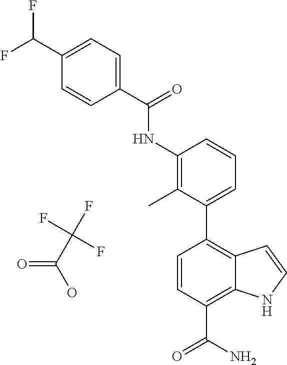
C1(C2=C3C(=C(C(=O)N)C=C2)NC=C3)=CC=CC(NC(C2=CC=C(C(F)F)C=C2)=O)=C1C.O=C(C(F)(F)F)O
